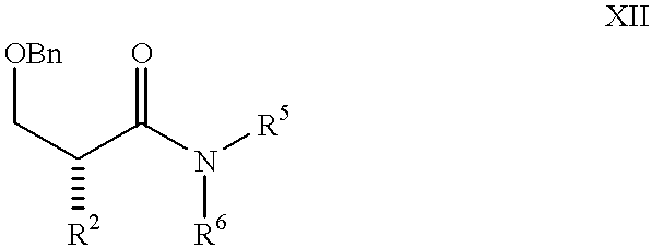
C(C(C(N([R5])[R6])=O)[R2])[OBn]
